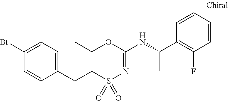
C1(CC2S(=O)(=O)N=C(NC(C3=C(F)C=CC=C3)C)OC2(C)C)=CC=C([Bt])C=C1
